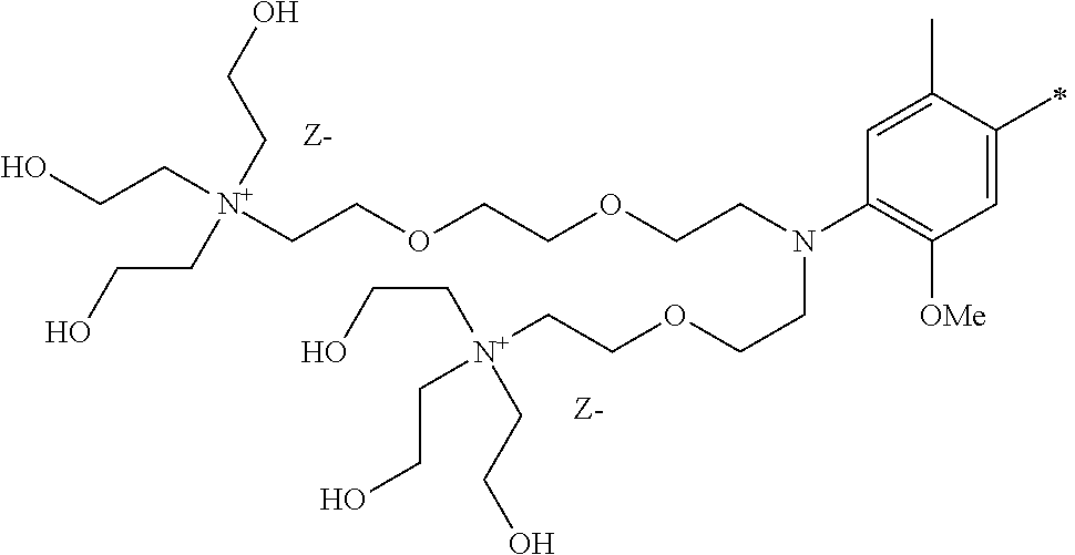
OCC[N+](CCOCCOCCN(CCOCC[N+](CCO)(CCO)CCO)C1=C([OMe])C=C(C)C(C)=C1)(CCO)CCO
